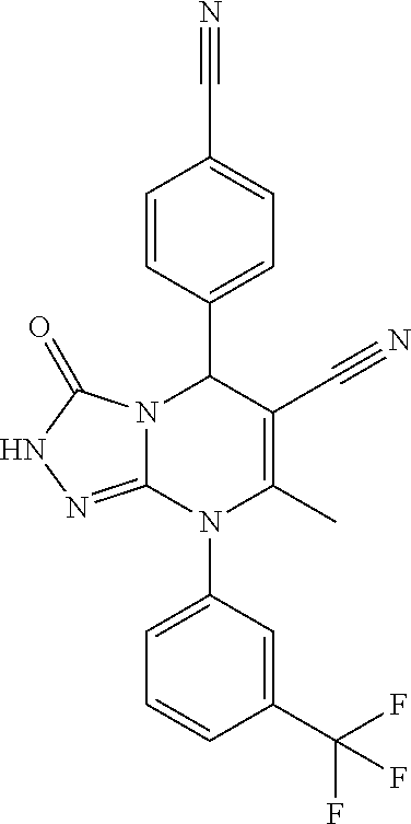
C1=CC(C2N3C(=NNC3=O)N(C3=CC=CC(C(F)(F)F)=C3)C(C)=C2C#N)=CC=C1C#N
